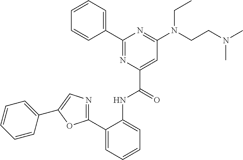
C1(N(CCN(C)C)CC)=NC(C2=CC=CC=C2)=NC(C(NC2=CC=CC=C2C2=NC=C(C3=CC=CC=C3)O2)=O)=C1
